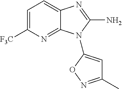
C1=C([F3C])N=C2C(=C1)N=C(N)N2C1=CC(C)=NO1
